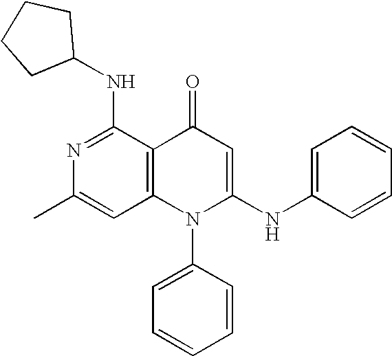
C1=C(C)N=C(NC2CCCC2)C2=C1N(C1=CC=CC=C1)C(NC1=CC=CC=C1)=CC2=O
